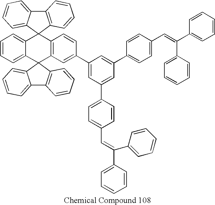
C12=CC=CC=C1C1(C3=C(C=CC(C4=CC(C5=CC=C(C=C(C6=CC=CC=C6)C6=CC=CC=C6)C=C5)=CC(C5=CC=C(C=C(C6=CC=CC=C6)C6=CC=CC=C6)C=C5)=C4)=C3)C23C2=CC=CC=C2C2=C3C=CC=C2)C2=C(C3=CC=CC=C31)C=CC=C2
